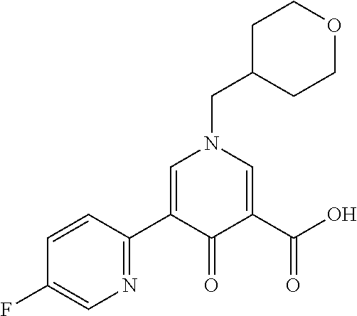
C1C(CN2C=C(C3=NC=C(F)C=C3)C(=O)C(C(O)=O)=C2)CCOC1
